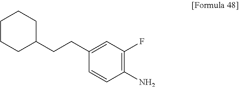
C1(N)=C(F)C=C(CCC2CCCCC2)C=C1
